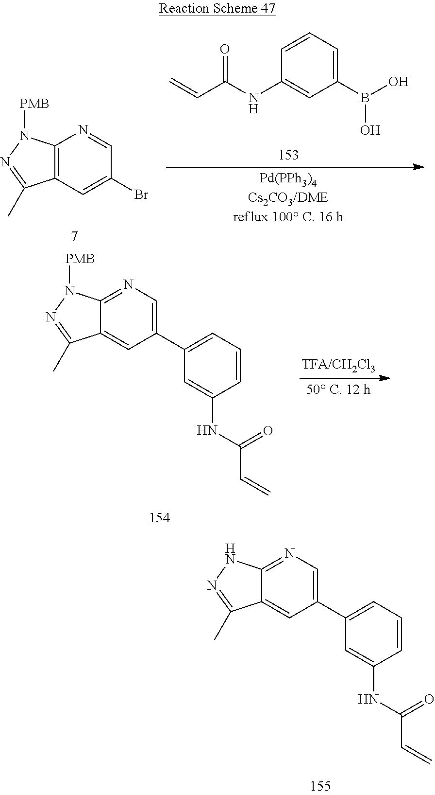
C12=NC=C(C3=CC=CC(NC(=O)C=C)=C3)C=C1C(C)=NN2.C12=C(C=C(Br)C=N1)C(C)=NN2[PMB].C1(B(O)O)=CC=CC(NC(C=C)=O)=C1.C12=NC=C(C3=CC=CC(NC(=O)C=C)=C3)C=C1C(C)=NN2[PMB]
